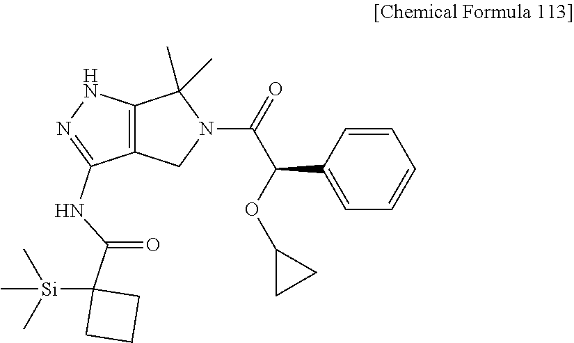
C1=C(C(OC2CC2)C(=O)N2C(C)(C)C3=C(C2)C(NC(C2([Si](C)(C)C)CCC2)=O)=NN3)C=CC=C1
